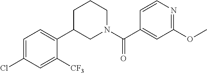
C1=CN=C(OC)C=C1C(N1CCCC(C2=CC=C(Cl)C=C2[CF3])C1)=O
